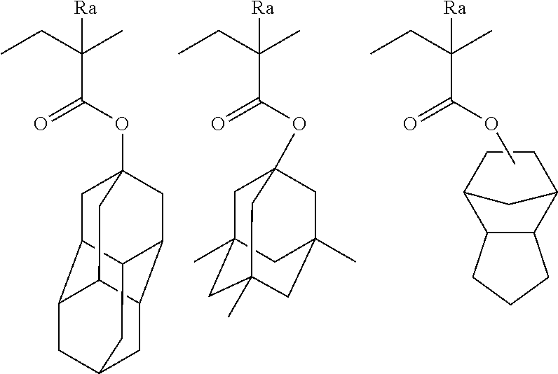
C1CC2C3C(C1C2)CCC3.CCC(C)([Ra])C(=O)OC.C1C2C3C4CC1CC1C4CC(OC(C(CC)(C)[Ra])=O)(CC21)C3.CCC(C)([Ra])C(=O)OC12CC3(C)CC(C)(CC(C)(C1)C3)C2
